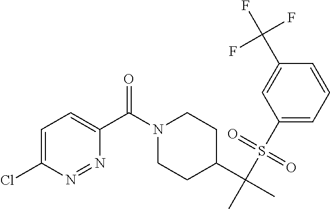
C1(S(C(C)(C2CCN(C(C3=CC=C(Cl)N=N3)=O)CC2)C)(=O)=O)=CC=CC(C(F)(F)F)=C1
